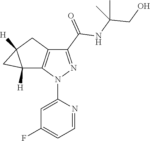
C1=NC(N2N=C(C(=O)NC(CO)(C)C)C3=C2C2([H])C([H])(C3)C2)=CC(F)=C1
